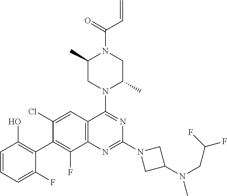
C1=CC=C(F)C(C2=C(F)C3=C(C=C2Cl)C(N2C(C)CN(C(=O)C=C)C(C)C2)=NC(N2CC(N(CC(F)F)C)C2)=N3)=C1O
